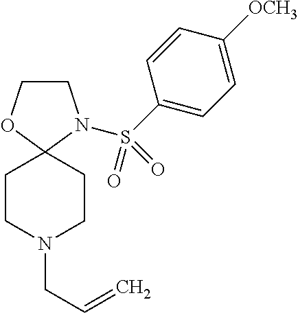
C1COC2(N1S(C1=CC=C([OCH3])C=C1)(=O)=O)CCN(CC=C)CC2
